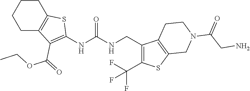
C1CC2=C(CC1)C(C(OCC)=O)=C(NC(NCC1=C(C(F)(F)F)SC3=C1CCN(C(CN)=O)C3)=O)S2
